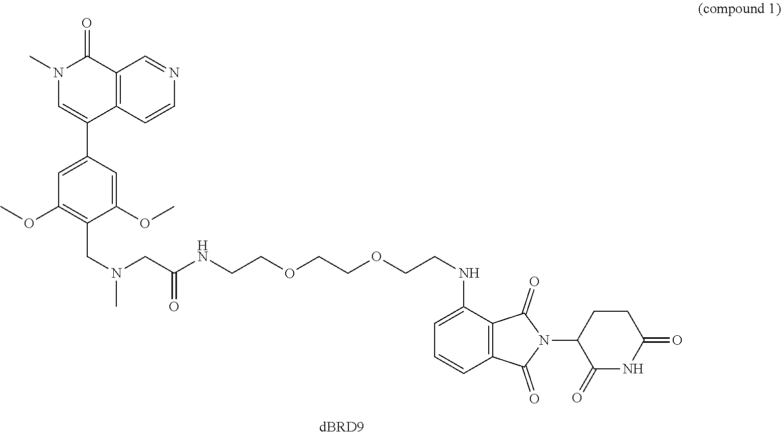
C12=C(C=CN=C1)C(C1=CC(OC)=C(CN(CC(NCCOCCOCCNC3=CC=CC4=C3C(=O)N(C3C(=O)NC(=O)CC3)C4=O)=O)C)C(OC)=C1)=CN(C)C2=O
